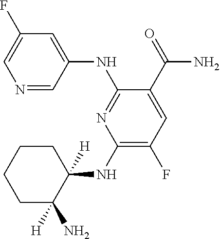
C1(NC2([H])CCCCC2([H])N)=C(F)C=C(C(=O)N)C(NC2=CC(F)=CN=C2)=N1
